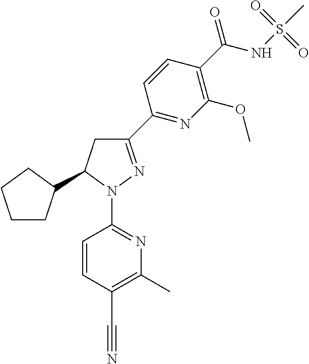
C1CC(C2CC(C3=NC(OC)=C(C(=O)NS(C)(=O)=O)C=C3)=NN2C2=NC(C)=C(C#N)C=C2)CC1
